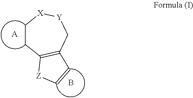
C1CC2=C(C[Y][X]1)C=C[Z]2.[A].B
